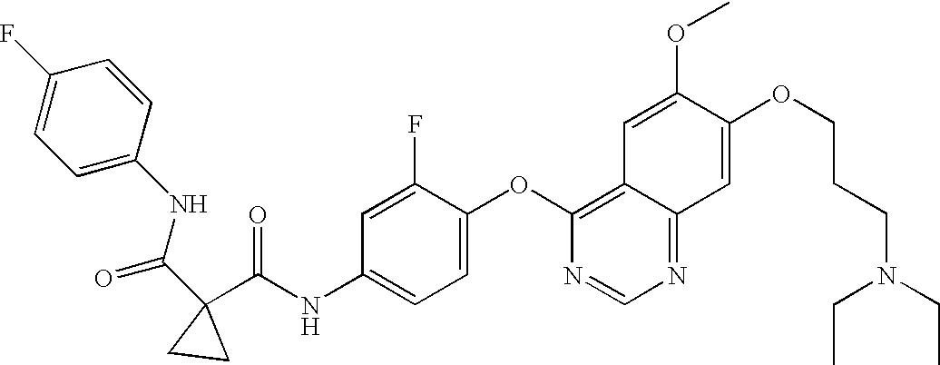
N1=C2C(=C(OC3=CC=C(NC(C4(C(=O)NC5=CC=C(F)C=C5)CC4)=O)C=C3F)N=C1)C=C(OC)C(OCCCN(CC)CC)=C2
